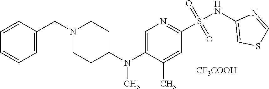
[CF3COOH].N1(CC2=CC=CC=C2)CCC(N(C2=CN=C(S(NC3=CSC=N3)(=O)=O)C=C2C)C)CC1
